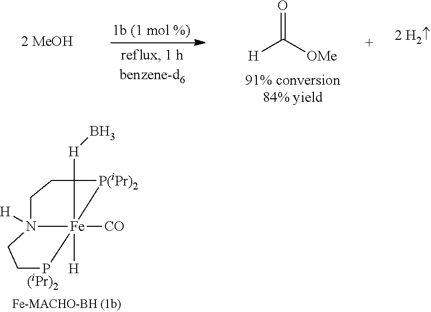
C12([H]B)[Fe]3([CO])([H])(N([H])(CCP3)CC1)[P(iPr)2]2.[(iPr)2].[H]C([OMe])=O
